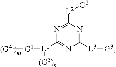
C1([L3][G3])=NC([L2][G2])=NC([L1]([G1][(G4])[(G5)n])=N1
